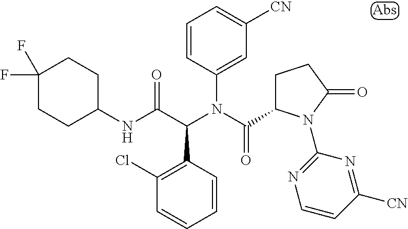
C1(N(C(C2CCC(=O)N2C2=NC=CC([CN])=N2)=O)C(C(NC2CCC(F)(F)CC2)=O)C2=C(Cl)C=CC=C2)=CC([CN])=CC=C1
